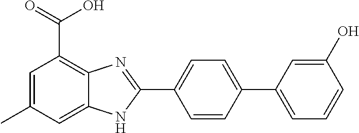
C1=CC(C2=CC=CC(O)=C2)=CC=C1C1=NC2=C(C(=O)O)C=C(C)C=C2N1
